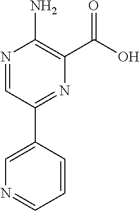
N1=CC(C2=CN=CC=C2)=NC(C(O)=O)=C1N
